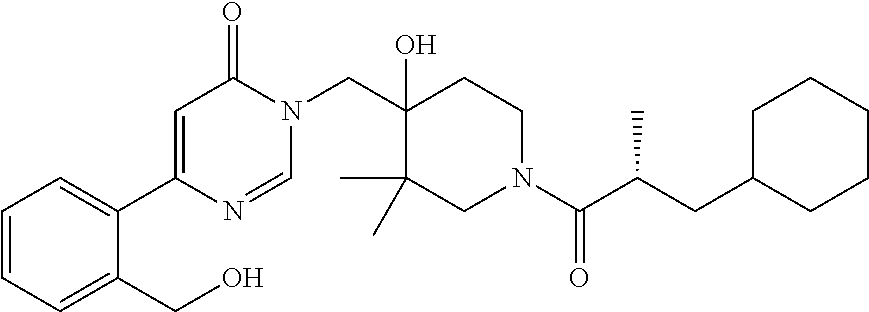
N1(CC2(O)C(C)(C)CN(C(=O)C(C)CC3CCCCC3)CC2)C(=O)C=C(C2=CC=CC=C2CO)N=C1
